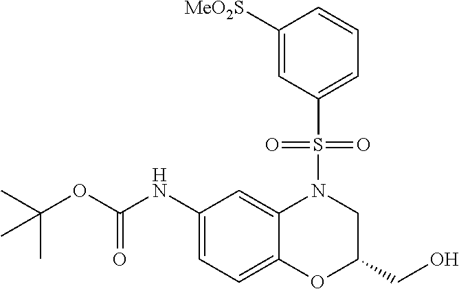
C1(NC(OC(C)(C)C)=O)=CC=C2C(=C1)N(S(C1=CC=CC([MeO2S])=C1)(=O)=O)CC(CO)O2
